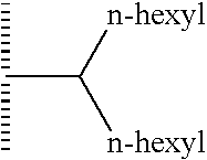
[n-hexyl]C([n-hexyl])C(C)C
